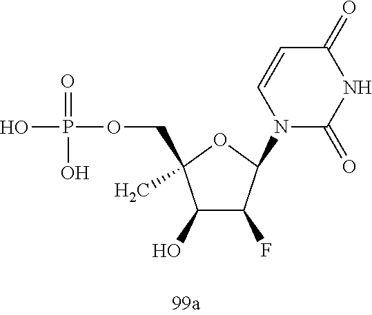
OP(=O)(O)OCC1(C)C(O)C(F)C(N2C(=O)NC(=O)C=C2)O1
